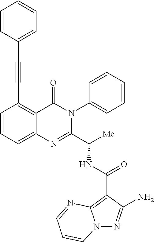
C1(C(NC(C2=NC3=CC=CC(C#CC4=CC=CC=C4)=C3C(=O)N2C2=CC=CC=C2)[Me])=O)=C2N(N=C1N)C=CC=N2
